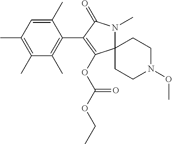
C12(N(C)C(=O)C(C3=C(C)C(C)=C(C)C=C3C)=C1OC(OCC)=O)CCN(OC)CC2
